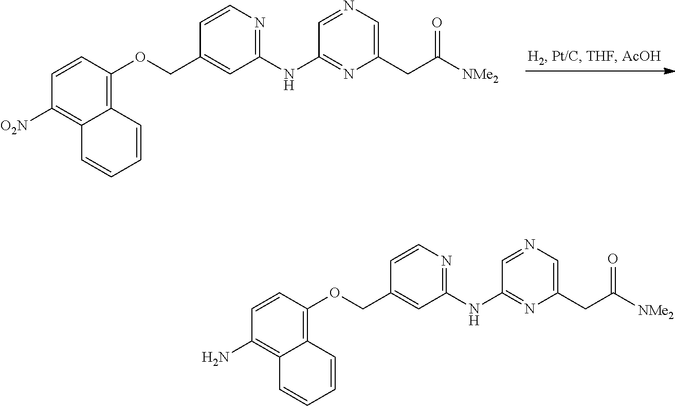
C1=CC(OCC2=CC(NC3=NC(CC(=O)[NMe2])=CN=C3)=NC=C2)=C2C(=C1[O2N])C=CC=C2.C1=CC(OCC2=CC(NC3=NC(CC(=O)[NMe2])=CN=C3)=NC=C2)=C2C(=C1N)C=CC=C2
